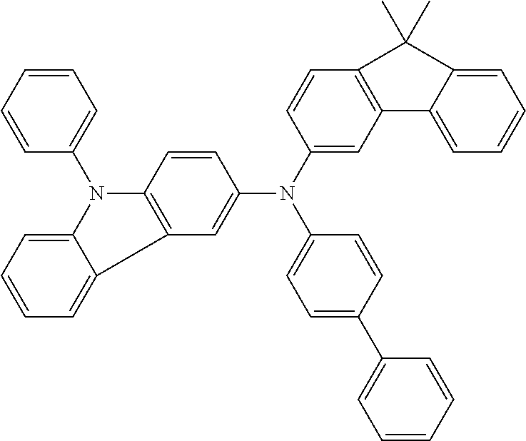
C1=CC2=C(C=C1N(C1=CC3=C(C=C1)C(C)(C)C1=CC=CC=C31)C1=CC=C(C3=CC=CC=C3)C=C1)C1=CC=CC=C1N2C1=CC=CC=C1
